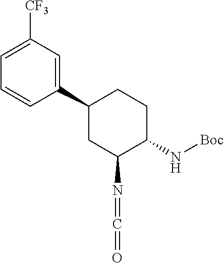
C1([CF3])=CC=CC(C2CC(N=C=O)C(N[Boc])CC2)=C1
